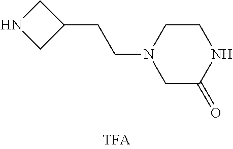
N1CC(CCN2CC(=O)NCC2)C1
